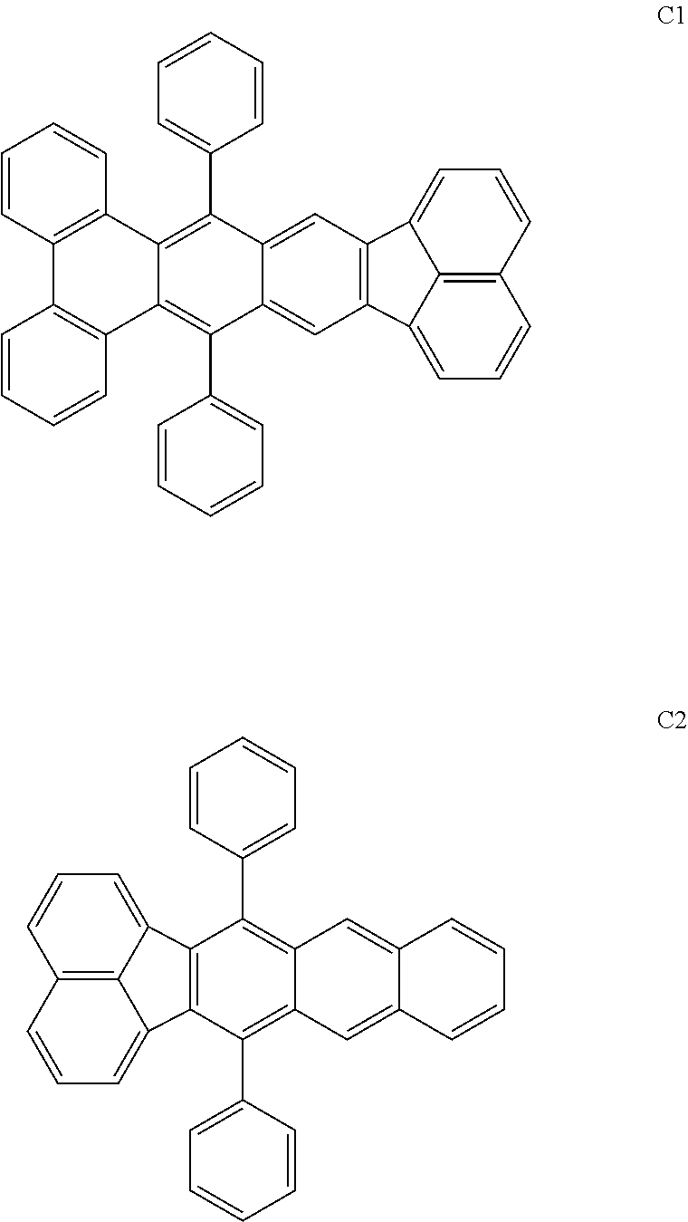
C12=C(C=C3C(=C1)C(C1=CC=CC=C1)=C1C(=C3C3=CC=CC=C3)C3=C(C4=C1C=CC=C4)C=CC=C3)C1=CC=CC3=C1C2=CC=C3.C12=C(C(C3=CC=CC=C3)=C3C(=C1C1=CC=CC=C1)C=C1C(=C3)C=CC=C1)C1=CC=CC3=C1C2=CC=C3
